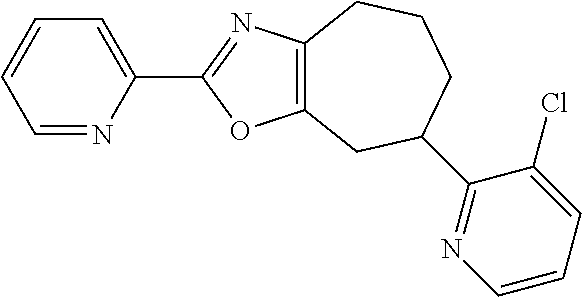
C12=C(N=C(C3=CC=CC=N3)O1)CCCC(C1=NC=CC=C1Cl)C2
